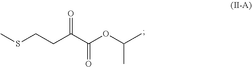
CSCCC(C(OC(C)C)=O)=O
